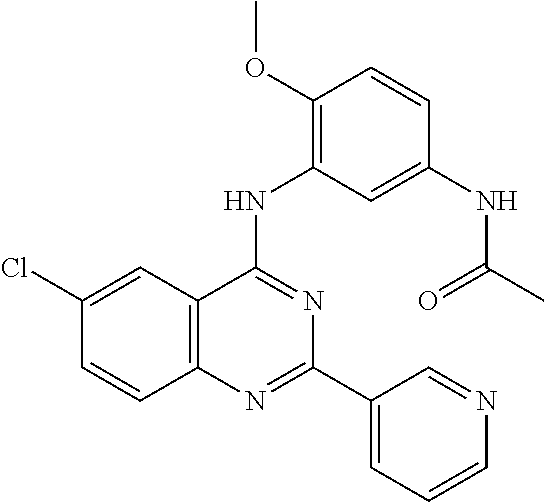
C12=C(C=C(Cl)C=C1)C(NC1=C(OC)C=CC(NC(C)=O)=C1)=NC(C1=CC=CN=C1)=N2
